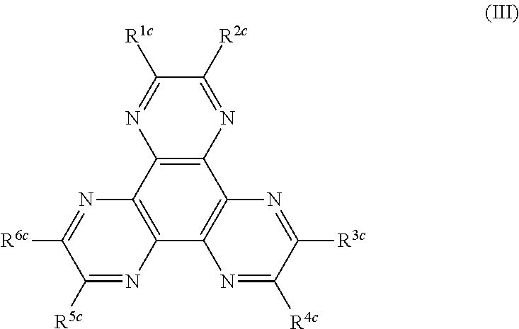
C12=C(C3=C(C4=C1N=C([R1c])C([R2c])=N4)N=C([R3c])C([R4c])=N3)N=C([R5c])C([R6c])=N2
